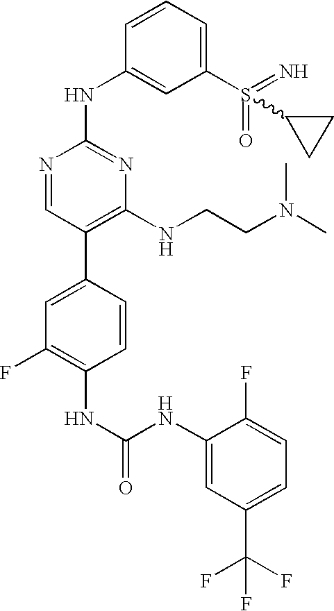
N(C1=CC(C(F)(F)F)=CC=C1F)C(NC1=C(F)C=C(C2=C(NCCN(C)C)N=C(NC3=CC(S(=N)(=O)C4CC4)=CC=C3)N=C2)C=C1)=O
